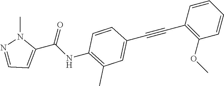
C(#CC1=C(OC)C=CC=C1)C1=CC(C)=C(NC(C2=CC=NN2C)=O)C=C1
